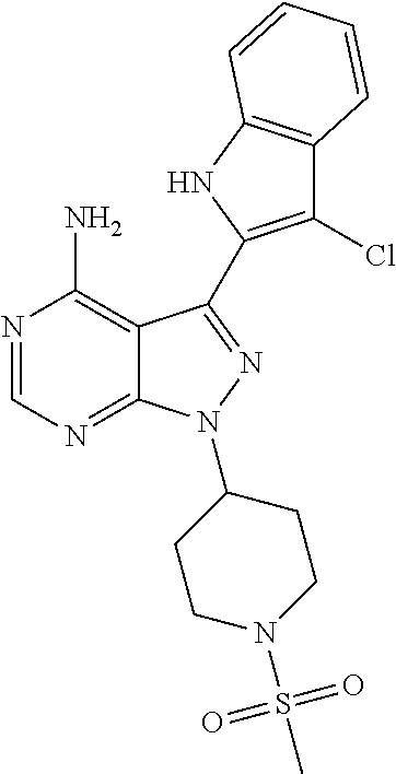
C12=C(NC(C3=NN(C4CCN(S(C)(=O)=O)CC4)C4=NC=NC(N)=C43)=C1Cl)C=CC=C2
